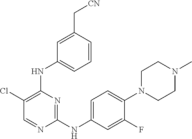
C1(Cl)=C(NC2=CC=CC(C[CN])=C2)N=C(NC2=CC=C(N3CCN(C)CC3)C(F)=C2)N=C1
